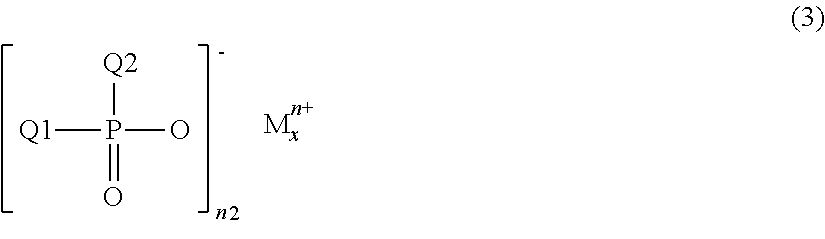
[Q1]P([Q2])(O)=O
